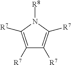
C1([R7])=C([R7])N([R8])C([R7])=C1[R7]
